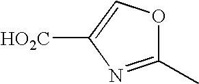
C1(C)=NC([HO2C])=CO1
